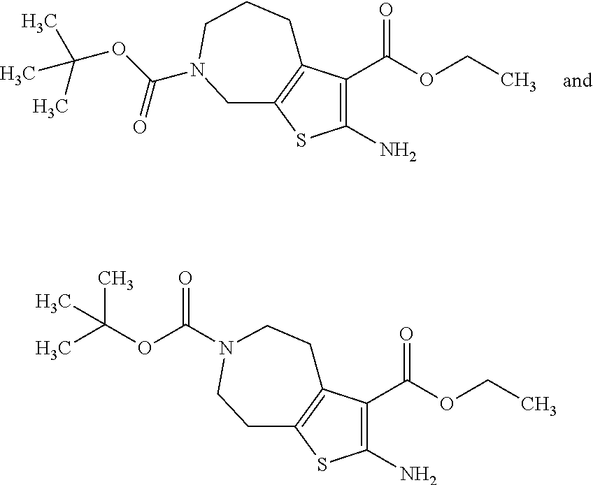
C(OCC)(=O)C1=C(N)SC2=C1CCCN(C(OC(C)(C)C)=O)C2.C(OCC)(=O)C1=C(N)SC2=C1CCN(C(OC(C)(C)C)=O)CC2
